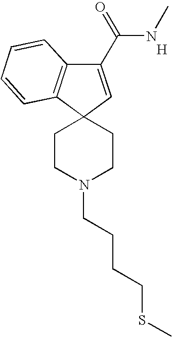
[H].C1(C(=O)NC)=CC2(C3=C1C=CC=C3)CCN(CCCCSC)CC2
